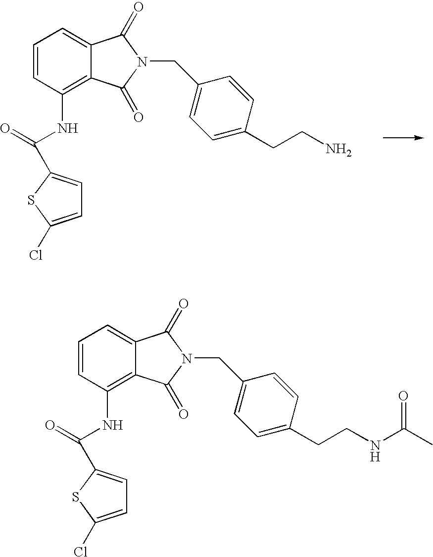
C1=CC=C2C(=C1NC(C1=CC=C(Cl)S1)=O)C(=O)N(CC1=CC=C(CCN)C=C1)C2=O.C1=CC=C2C(=C1NC(C1=CC=C(Cl)S1)=O)C(=O)N(CC1=CC=C(CCNC(C)=O)C=C1)C2=O
